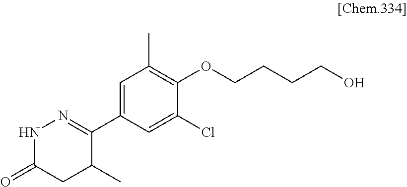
N1C(=O)CC(C)C(C2=CC(C)=C(OCCCCO)C(Cl)=C2)=N1
